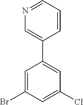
C1=C(Br)C=C(Cl)C=C1C1=CN=CC=C1
